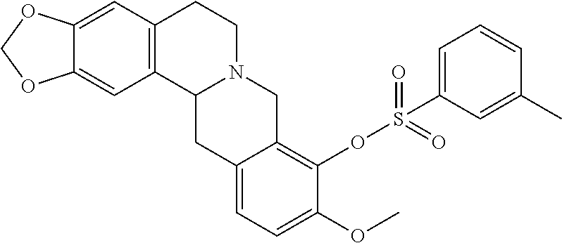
C12=C(C=C3C(=C1)OCO3)CCN1C2CC2=CC=C(OC)C(OS(=O)(=O)C3=CC=CC(C)=C3)=C2C1
